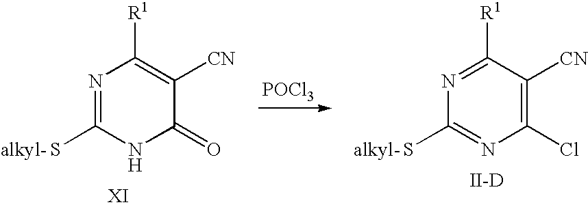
[POCl3].N1=C(S)NC(=O)C([CN])=C1[R1].N1=C([R1])C([CN])=C(Cl)N=C1S.[II-D]
